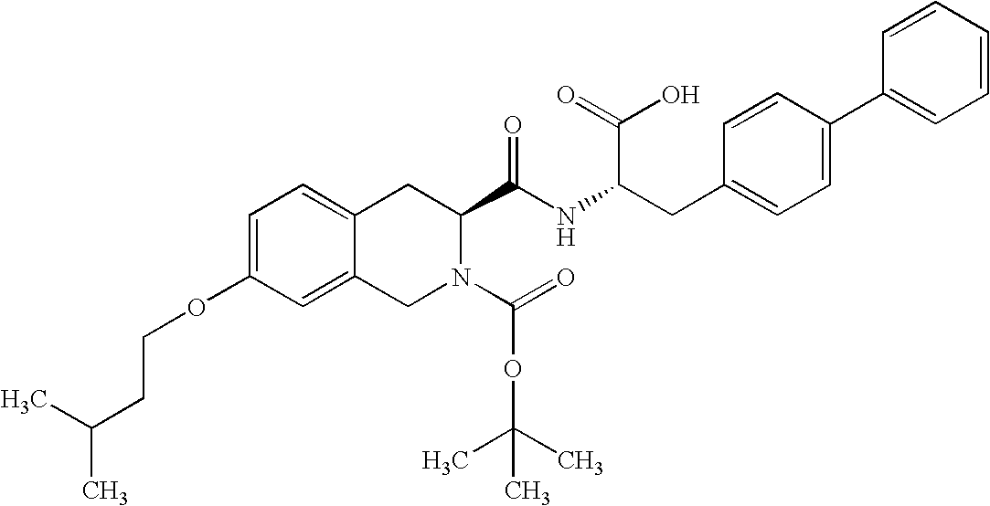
C12=CC=C(OCCC(C)C)C=C1CN(C(=O)OC(C)(C)C)C(C(NC(CC1=CC=C(C3=CC=CC=C3)C=C1)C(=O)O)=O)C2
